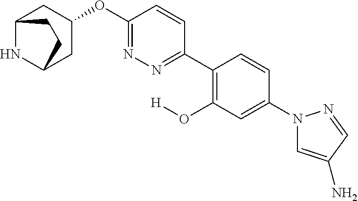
C12NC(CC(OC3=NN=C(C4=C(O[H])C=C(N5C=C(N)C=N5)C=C4)C=C3)C1)CC2
